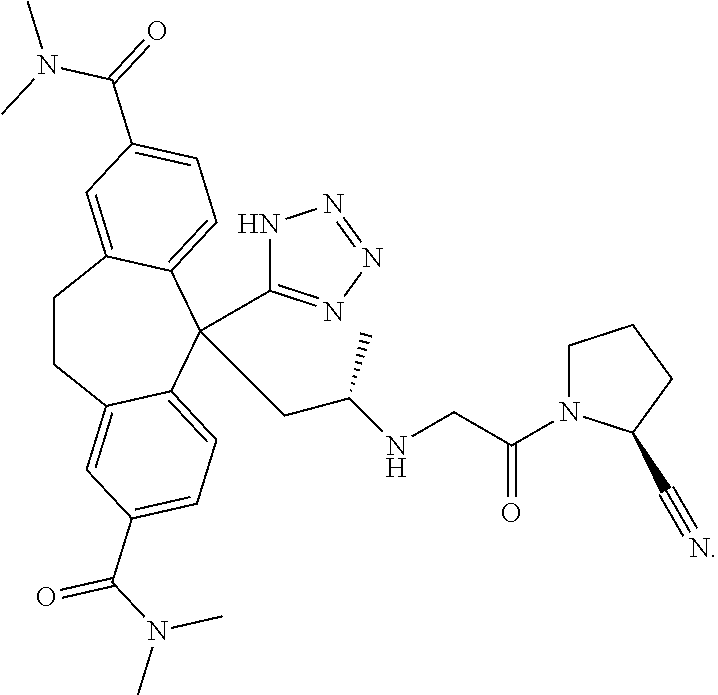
C1CC2=CC(C(N(C)C)=O)=CC=C2C(C2=NN=NN2)(CC(NCC(N2CCCC2C#N)=O)C)C2=CC=C(C(=O)N(C)C)C=C12
